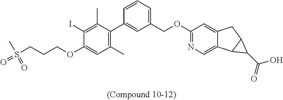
C1(I)=C(C)C(C2=CC(COC3=NC=C4C(=C3)CC3C4C3C(=O)O)=CC=C2)=C(C)C=C1OCCCS(=O)(C)=O
